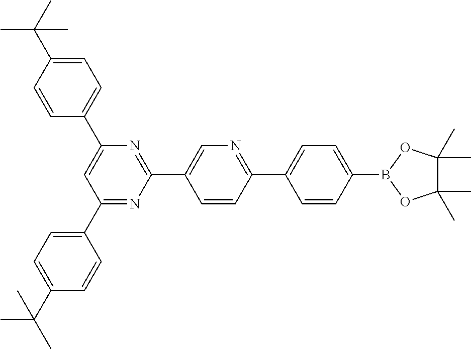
C1(C2=CC=C(C(C)(C)C)C=C2)=NC(C2=CN=C(C3=CC=C(B4OC(C)(C)C(C)(C)O4)C=C3)C=C2)=NC(C2=CC=C(C(C)(C)C)C=C2)=C1
